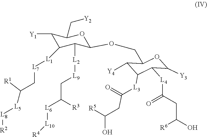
C1([Y1])C([L1][L7]CC([L5][L8][R2])[R1])C([L2][L9]CC([L6][L10][R4])[R3])C(OCC2C([Y4])C([L3]C(=O)CC([R5])O)C([L4]C(CC(O)[R6])=O)C([Y3])O2)OC1C[Y2]
